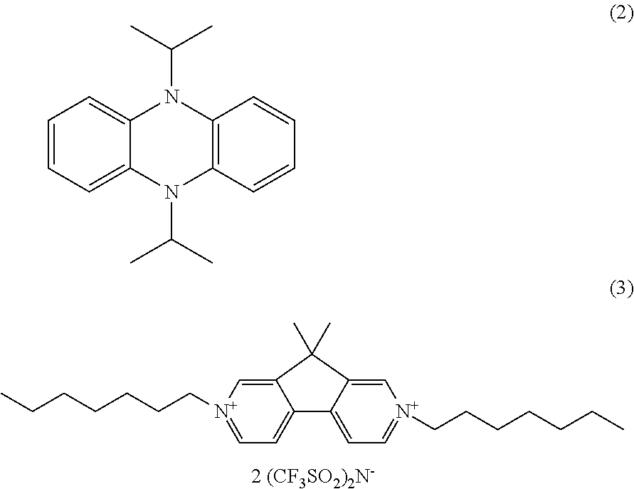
C12=CC=[N+](CCCCCCC)C=C1C(C)(C)C1=C[N+](CCCCCCC)=CC=C21.C1=CC=C2C(=C1)N(C(C)C)C1=C(N2C(C)C)C=CC=C1
